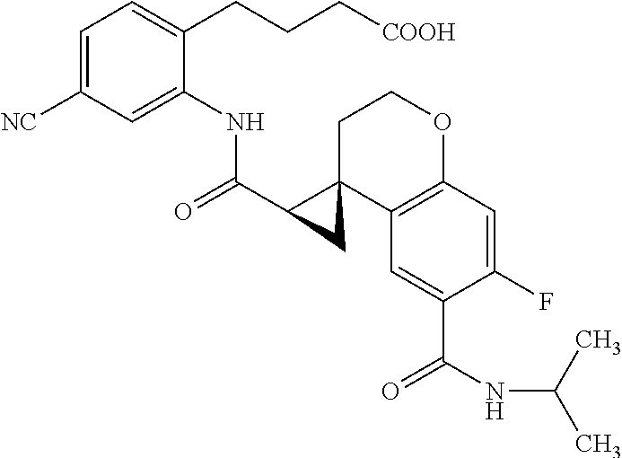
C1=C([NC])C=C(NC(C2C3(C4=C(OCC3)C=C(F)C(C(NC(C)C)=O)=C4)C2)=O)C(CCC[COOH])=C1
